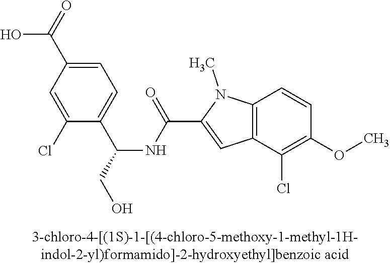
C1(Cl)=CC(C(=O)O)=CC=C1C(NC(C1=CC2=C(N1C)C=CC(OC)=C2Cl)=O)CO
